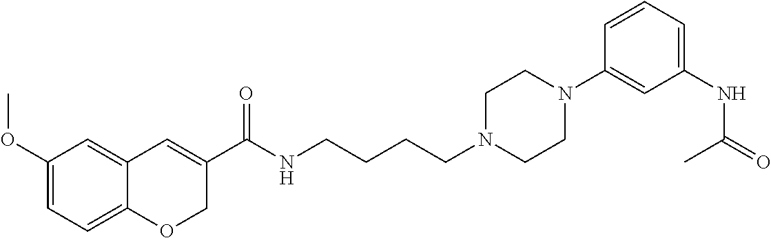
C1(OC)=CC=C2C(=C1)C=C(C(NCCCCN1CCN(C3=CC(NC(=O)C)=CC=C3)CC1)=O)CO2
